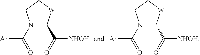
N1(C(=O)[Ar])C(C(=O)[NHOH])[W]CC1.N1(C(=O)[Ar])C(C(=O)[NHOH])[W]CC1
